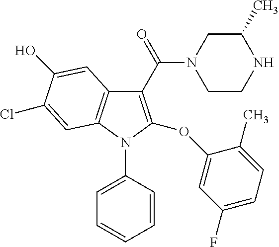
C1(C(N2CCNC(C)C2)=O)=C(OC2=CC(F)=CC=C2C)N(C2=CC=CC=C2)C2=C1C=C(O)C(Cl)=C2
